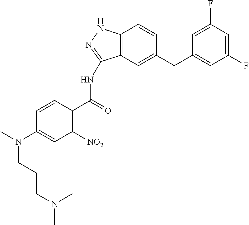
C1(F)=CC(F)=CC(CC2=CC3=C(C=C2)NN=C3NC(C2=C([NO2])C=C(N(C)CCCN(C)C)C=C2)=O)=C1
